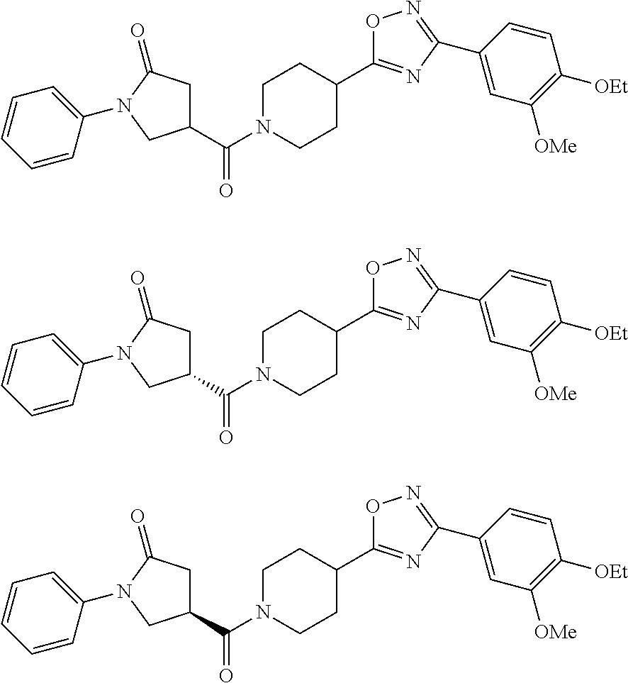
C1(C(N2CCC(C3=NC(C4=CC([OMe])=C([OEt])C=C4)=NO3)CC2)=O)CC(=O)N(C2=CC=CC=C2)C1.C1(C(N2CCC(C3=NC(C4=CC([OMe])=C([OEt])C=C4)=NO3)CC2)=O)CC(=O)N(C2=CC=CC=C2)C1.C1(C(N2CCC(C3=NC(C4=CC([OMe])=C([OEt])C=C4)=NO3)CC2)=O)CC(=O)N(C2=CC=CC=C2)C1
